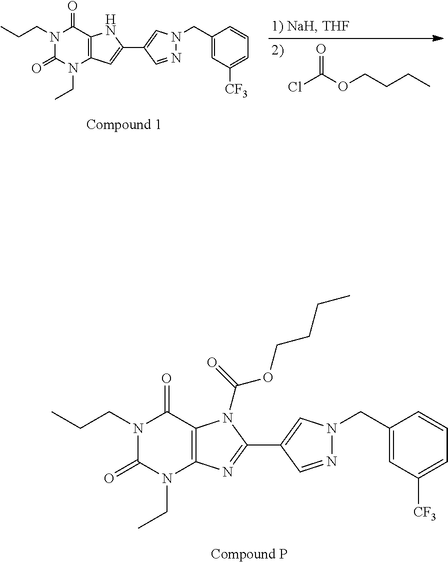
ClC(OCCCC)=O.C1(CN2N=CC(C3=CC4=C(N3)C(=O)N(CCC)C(=O)N4CC)=C2)=CC([CF3])=CC=C1.C1(CN2N=CC(C3=NC4=C(N3C(=O)OCCCC)C(=O)N(CCC)C(=O)N4CC)=C2)=CC([CF3])=CC=C1
